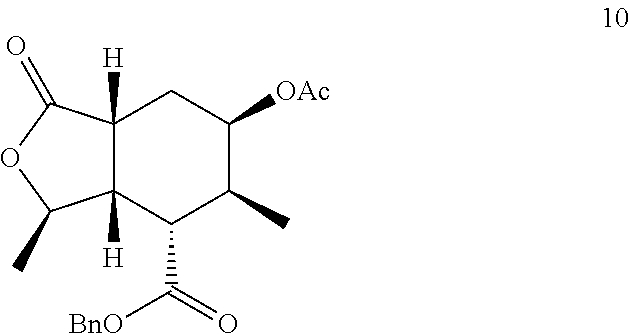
C12([H])C([H])(C(C(=O)[BnO])C(C)C([OAc])C1)C(C)OC2=O
